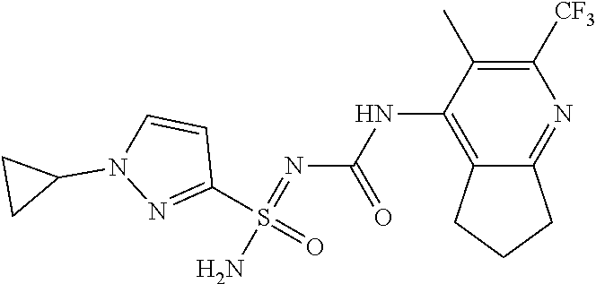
N(C1=C2C(=NC([CF3])=C1C)CCC2)C(N=S(N)(C1=NN(C2CC2)C=C1)=O)=O
